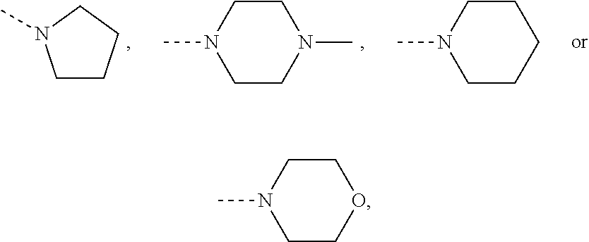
C1CCCN1C.C1CN(C)CCN1C.C1CN(C)CCC1.C1CN(C)CCO1
